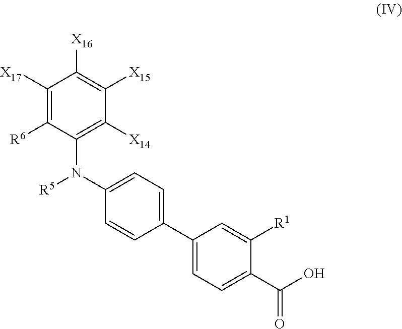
C1(C2=CC=C(N([R5])C3=C([X14])C([X15])=C([X16])C([X17])=C3[R6])C=C2)=CC=C(C(O)=O)C([R1])=C1
